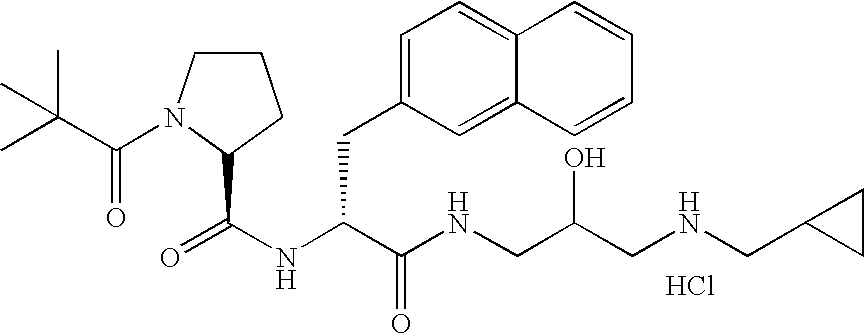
N(C(C(NCC(CNCC1CC1)O)=O)CC1=CC=C2C(=C1)C=CC=C2)C(=O)C1N(C(C(C)(C)C)=O)CCC1.Cl
